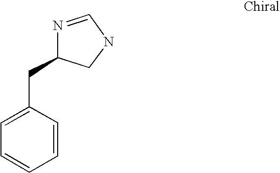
C1=C(CC2N=CNC2)C=CC=C1
